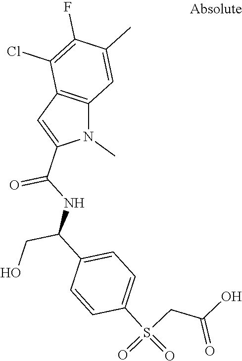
N1(C)C2=C(C=C1C(NC(C1=CC=C(S(=O)(=O)CC(O)=O)C=C1)CO)=O)C(Cl)=C(F)C(C)=C2
